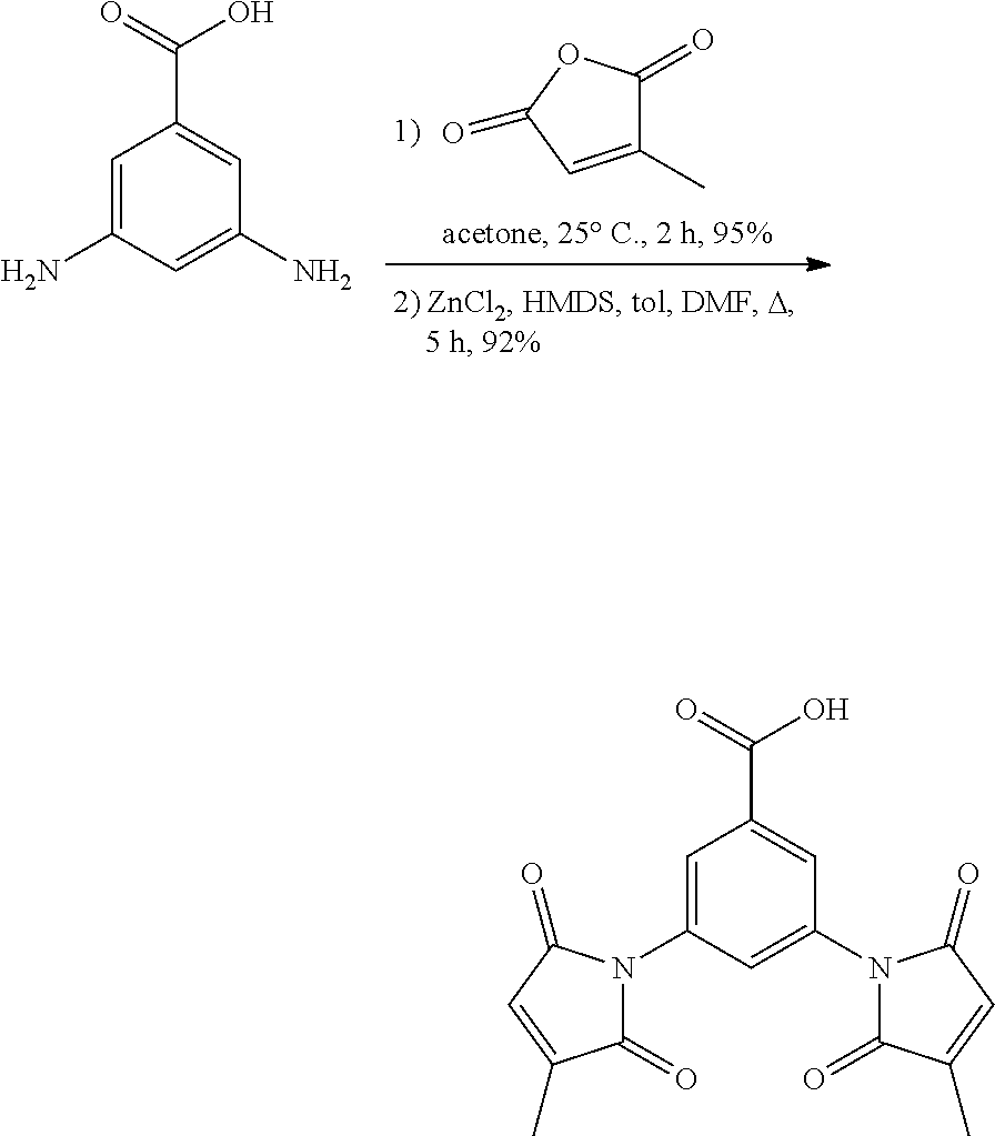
C1(C)=CC(=O)OC1=O.C1=C(N)C=C(N)C=C1C(=O)O.C1=C(N2C(=O)C(C)=CC2=O)C=C(N2C(=O)C(C)=CC2=O)C=C1C(=O)O
